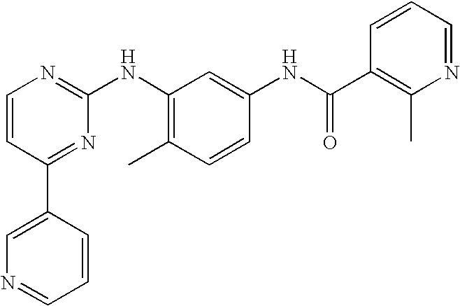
C1=CC(C2=CN=CC=C2)=NC(NC2=C(C)C=CC(NC(=O)C3=C(C)N=CC=C3)=C2)=N1
